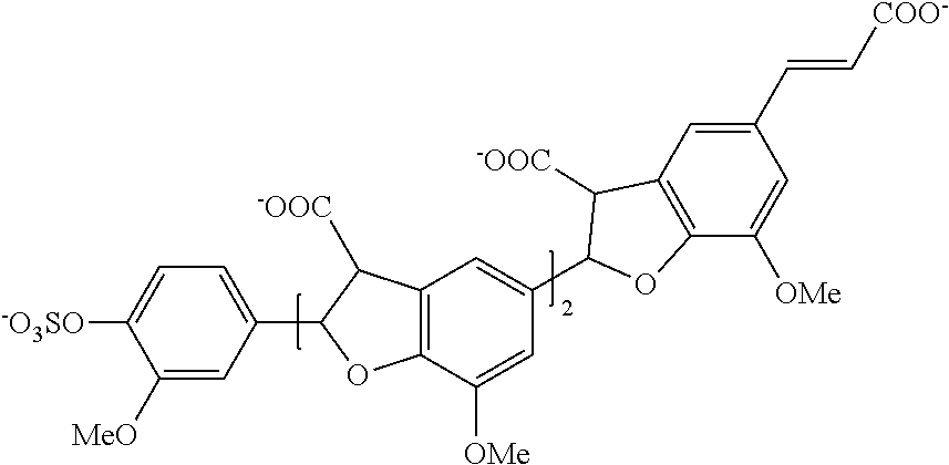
C1(C=C[COO-])=CC2=C(C([OMe])=C1)OC(C1=CC3=C(C([OMe])=C1)OC(C1=CC=C([-O3SO])C([MeO])=C1)C3[-OOC])C2[-OOC]
